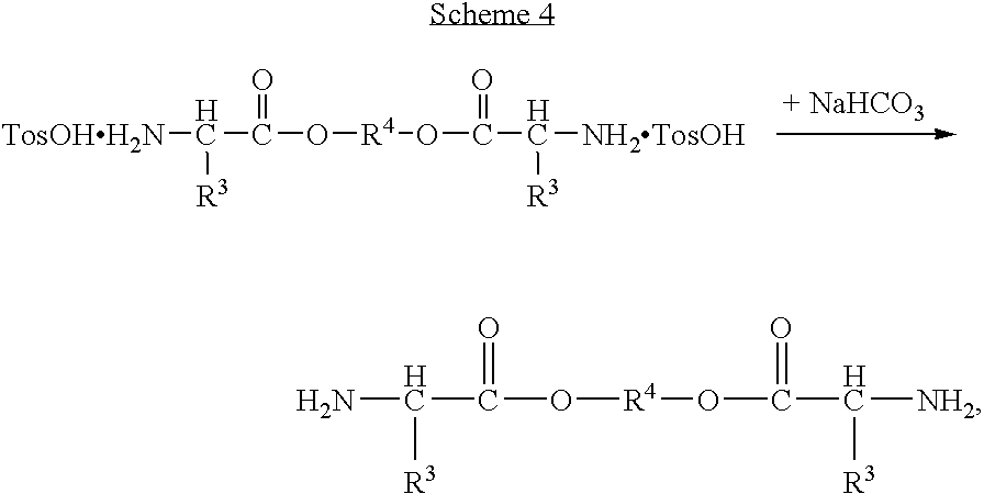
[TosOHH2N]C(C(O[R4]OC(C([NH2TosOH])[R3])=O)=O)[R3].NC(C(O[R4]OC(C([NH2])[R3])=O)=O)[R3]
